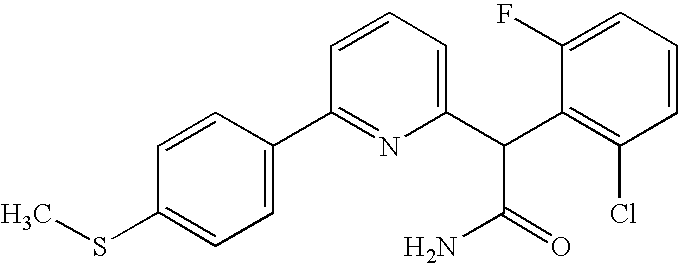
C1(SC)=CC=C(C2=NC(C(C3=C(Cl)C=CC=C3F)C(=O)N)=CC=C2)C=C1
